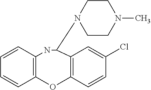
C1=CC2=C(C=C1)OC1=C(C=C(Cl)C=C1)C(N1CCN(C)CC1)N2
